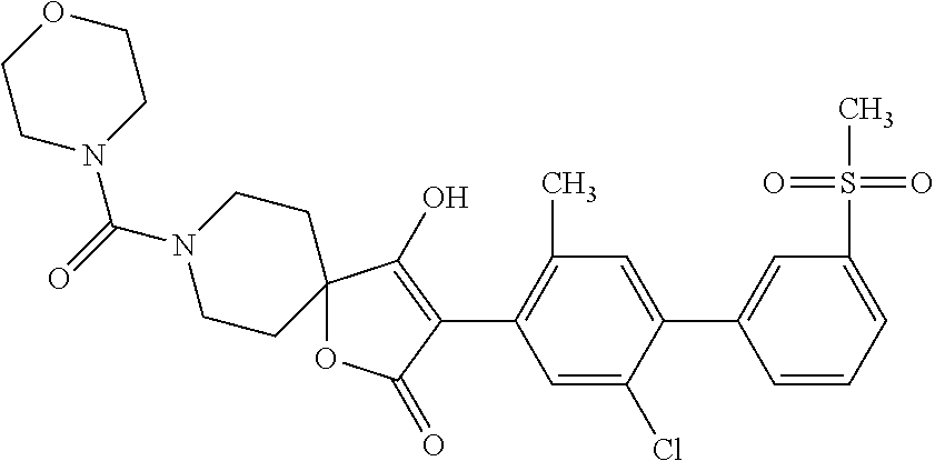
C12(OC(=O)C(C3=C(C)C=C(C4=CC(S(=O)(=O)C)=CC=C4)C(Cl)=C3)=C1O)CCN(C(=O)N1CCOCC1)CC2
